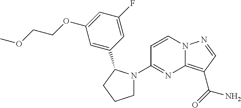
C1=CN2C(=C(C(N)=O)C=N2)N=C1N1CCCC1C1=CC(OCCOC)=CC(F)=C1
